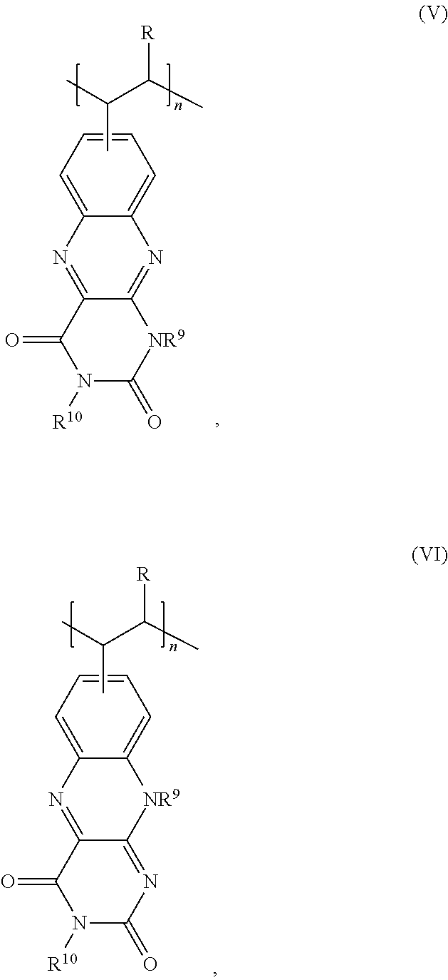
C12=CC=CC=C1N=C1C(=N2)C(=O)N([R10])C(=O)[NR9]1.CC(C)C(C)[R].C12=CC=CC=C1[NR9]C1=NC(=O)N([R10])C(=O)C1=N2.CC(C)C(C)[R]
